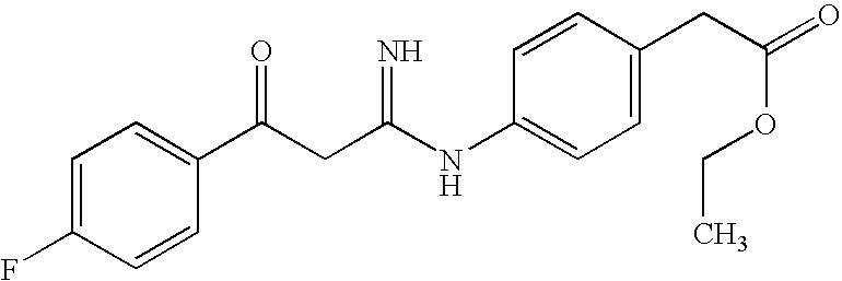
C1=C(F)C=CC(C(CC(NC2=CC=C(CC(=O)OCC)C=C2)=N)=O)=C1
